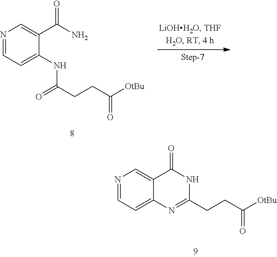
C12=CC=NC=C1C(=O)NC(CCC(=O)[OtBu])=N2.C1(NC(=O)CCC(=O)[OtBu])=CC=NC=C1C(=O)N
